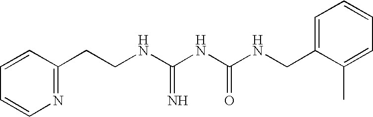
C(NC(NC(NCC1=CC=CC=C1C)=O)=N)CC1=NC=CC=C1
